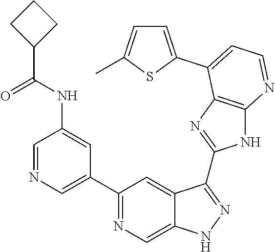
C1=NC=C(C2=NC=C3C(=C2)C(C2=NC4=C(N2)N=CC=C4C2=CC=C(C)S2)=NN3)C=C1NC(C1CCC1)=O
